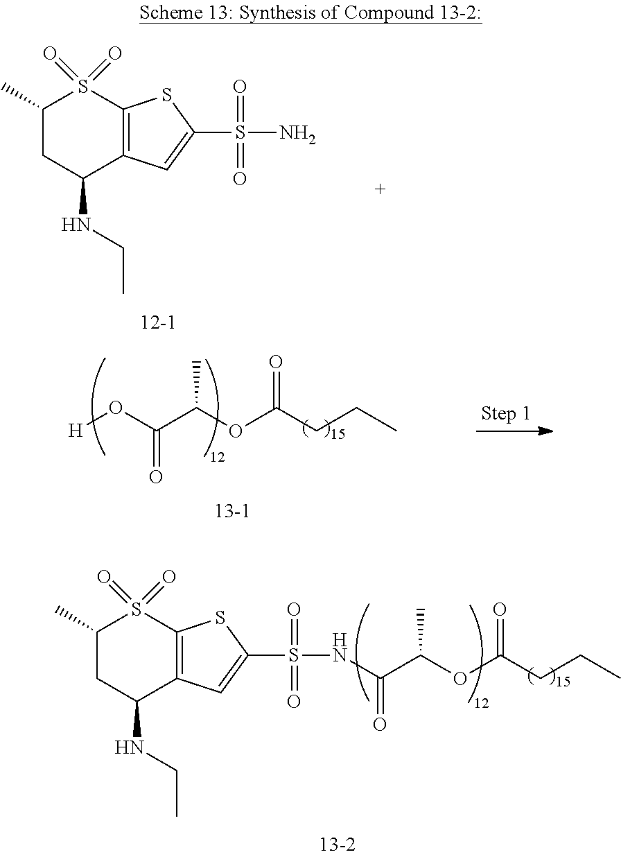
C1(C)CC(NCC)C2=C(S1(=O)=O)SC(S(NC(C(OC(CCC)=O)C)=O)(=O)=O)=C2.C1(C)CC(NCC)C2=C(S1(=O)=O)SC(S(N)(=O)=O)=C2.[H]OC(C(OC(CCC)=O)C)=O
